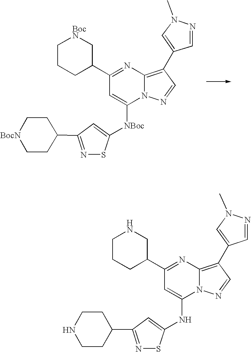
C1(C2=NC3=C(C4=CN(C)N=C4)C=NN3C([NBoc]C3=CC(C4CC[BocN]CC4)=NS3)=C2)C[BocN]CCC1.C1(C2=NC3=C(C4=CN(C)N=C4)C=NN3C(NC3=CC(C4CCNCC4)=NS3)=C2)CNCCC1
